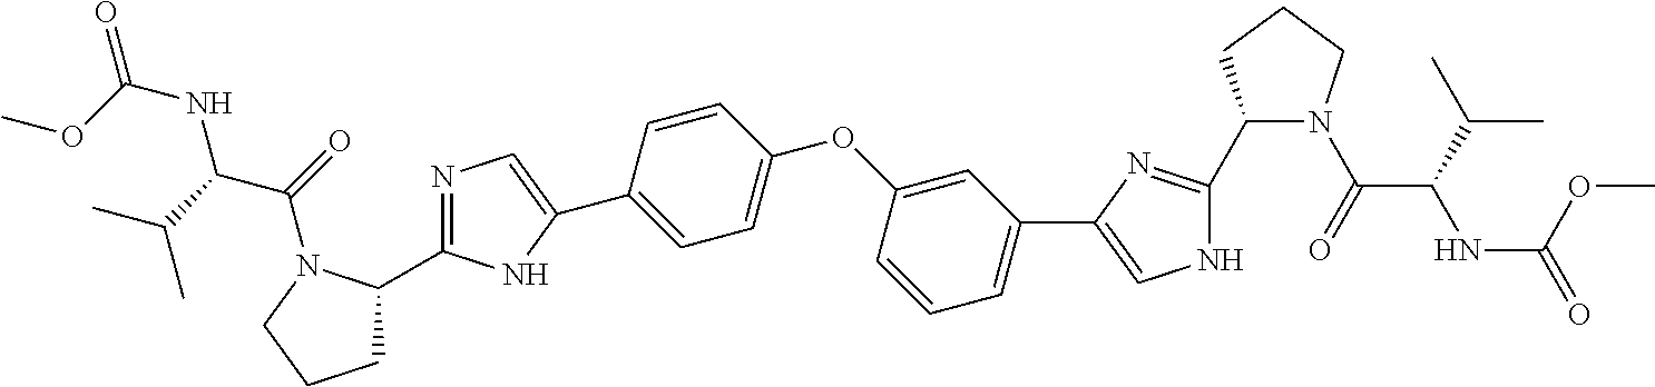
C1(C2CCCN2C(=O)C(C(C)C)NC(=O)OC)=NC=C(C2=CC=C(OC3=CC(C4=CNC(C5N(C(=O)C(C(C)C)NC(=O)OC)CCC5)=N4)=CC=C3)C=C2)N1
